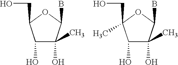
C1(O)C(C)(O)C(B)OC1CO.C1(O)C(C)(O)C(B)OC1(CO)C
